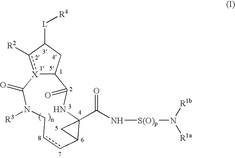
[X]12c([R2])C([L][R4])CC1C(=O)NC1(C(N[S(O)p]N([R1a])[R1b])=O)C(ccCN([R3])C2=O)C1
